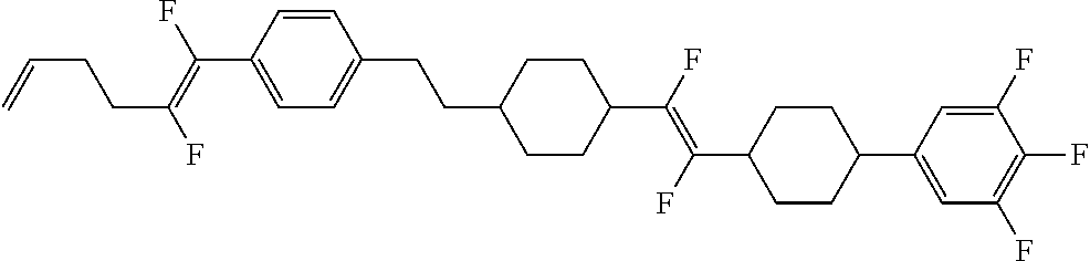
C1=CC(CCC2CCC(C(F)=C(C3CCC(C4=CC(F)=C(F)C(F)=C4)CC3)F)CC2)=CC=C1C(F)=C(F)CCC=C
